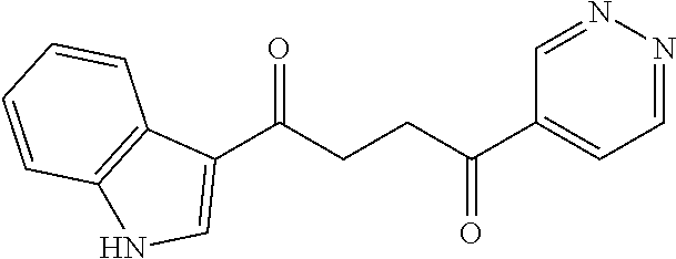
C1(C(CCC(C2=CC=NN=C2)=O)=O)=CNC2=C1C=CC=C2
